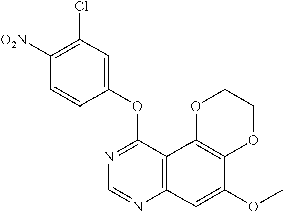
C12=C(C3=C(C=C1OC)N=CN=C3OC1=CC(Cl)=C([O2N])C=C1)OCCO2
